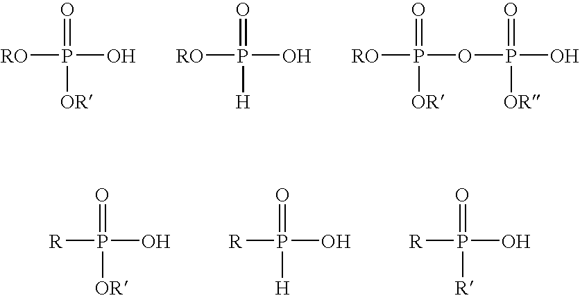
O=P(O)([RO])[OR].O=P(O)([RO])[H].O=P(OP(=O)(O)[OR])([RO])[OR].O=P(O)([R])[OR].O=P(O)([R])[H].O=P(O)([R])[R]
